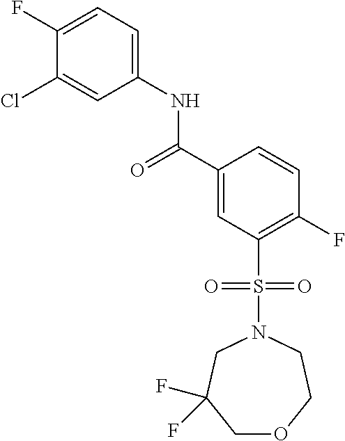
C1(F)=CC=C(NC(C2=CC(S(N3CC(F)(F)COCC3)(=O)=O)=C(F)C=C2)=O)C=C1Cl
